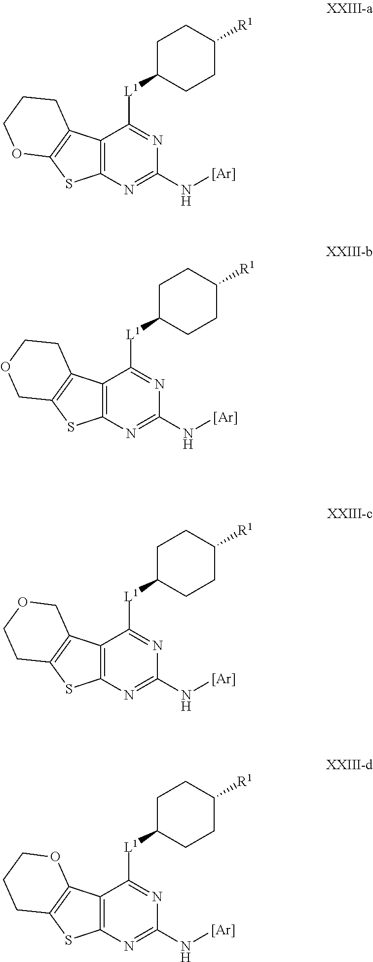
C12=C(N=C(N[Ar])N=C1[L1]C1CCC([R1])CC1)SC1=C2CCCO1.C12=C(N=C(N[Ar])N=C1[L1]C1CCC([R1])CC1)SC1=C2CCOC1.C12=C(N=C(N[Ar])N=C1[L1]C1CCC([R1])CC1)SC1=C2COCC1.C12=C(N=C(N[Ar])N=C1[L1]C1CCC([R1])CC1)SC1=C2OCCC1
